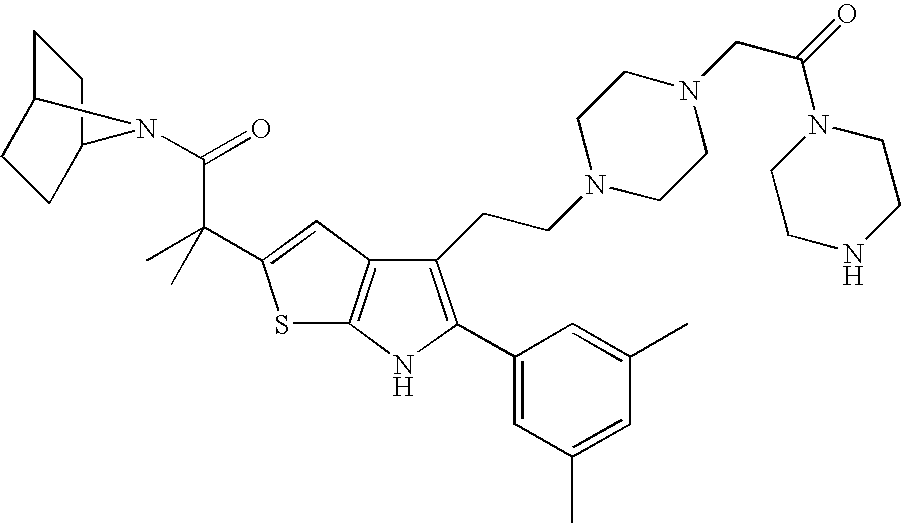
C1(CCN2CCN(CC(=O)N3CCNCC3)CC2)=C(C2=CC(C)=CC(C)=C2)NC2=C1C=C(C(C)(C(=O)N1C3CCC1CC3)C)S2
